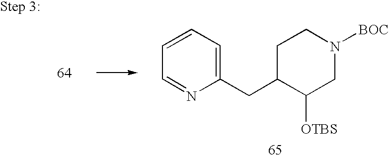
C1=CC=C(CC2C([OTBS])CN([BOC])CC2)N=C1
